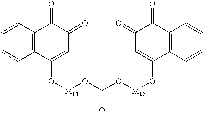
C1=CC2=C(C=C1)C(O[M14]OC(O[M15]OC1=CC(=O)C(=O)C3=C1C=CC=C3)=O)=CC(=O)C2=O
